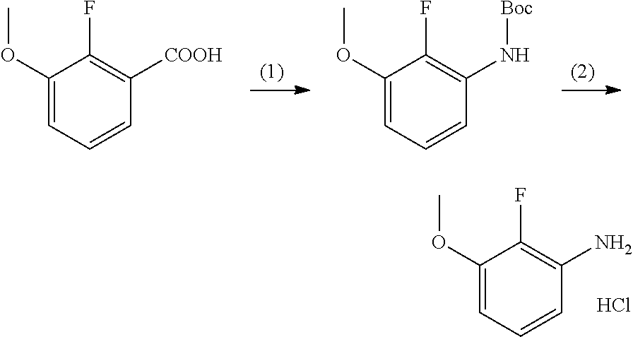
C1(OC)=CC=CC([COOH])=C1F.C1(OC)=CC=CC(N[Boc])=C1F.C1(OC)=CC=CC(N)=C1F.Cl
